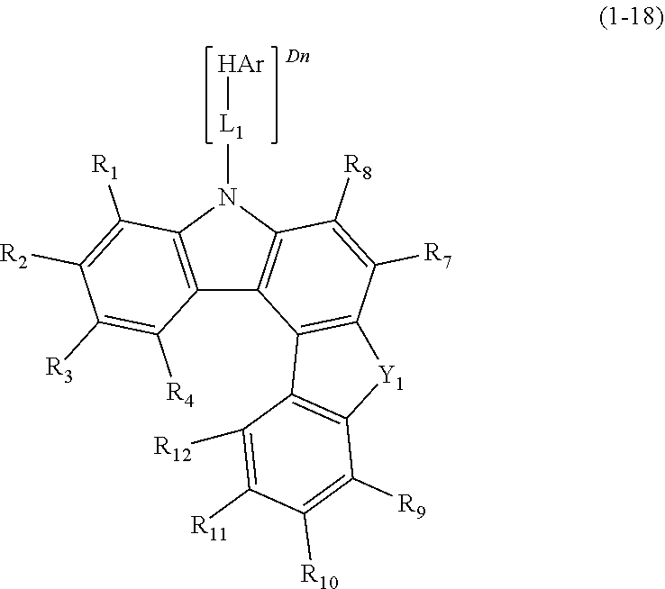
C12=C(N([L1][Ar])C3=C1C1=C(C([R7])=C3[R8])[Y1]C3=C1C([R12])=C([R11])C([R10])=C3[R9])C([R1])=C([R2])C([R3])=C2[R4]
